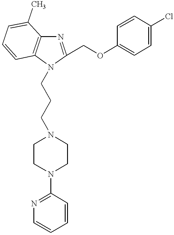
C1(COC2=CC=C(Cl)C=C2)=NC2=C(C=CC=C2C)N1CCCN1CCN(C2=NC=CC=C2)CC1
